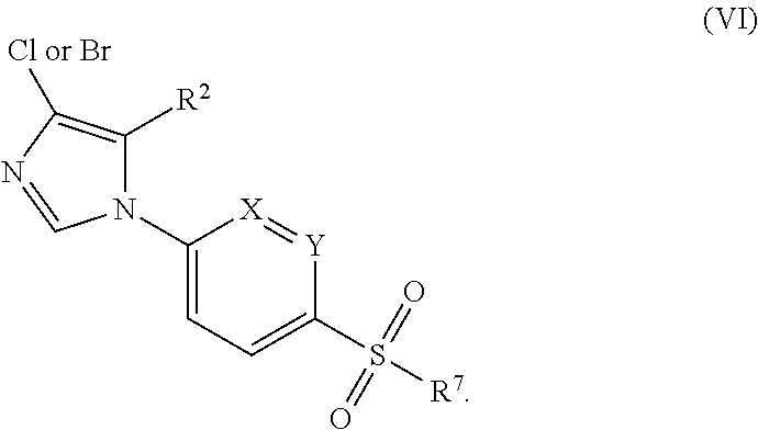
N1(C2=CC=C(S([R7])(=O)=O)[Y]=[X]2)C([R2])=C([Cl or Br])N=C1
